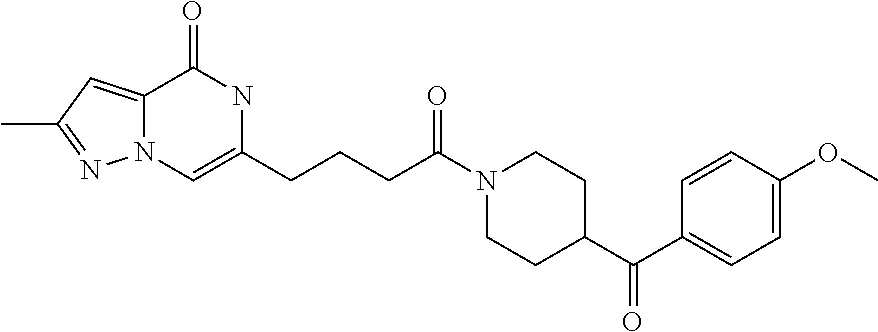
N1(C(CCCC2=CN3C(=CC(C)=N3)C(=O)N2)=O)CCC(C(C2=CC=C(OC)C=C2)=O)CC1
